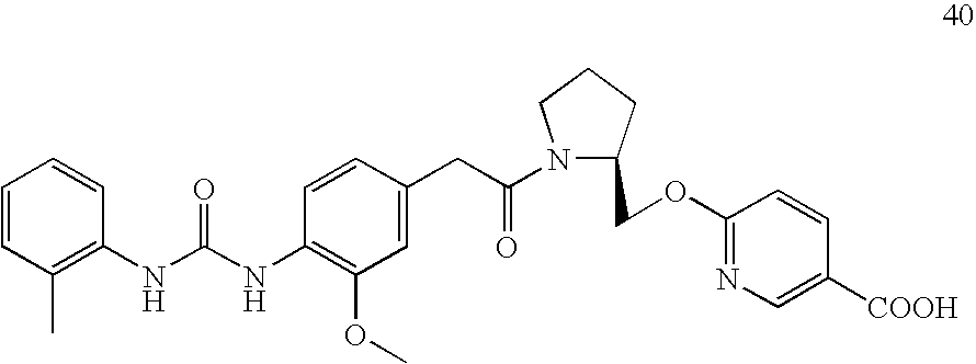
C1=CC(C)=C(NC(NC2=C(OC)C=C(CC(N3C(COC4=NC=C([COOH])C=C4)CCC3)=O)C=C2)=O)C=C1
